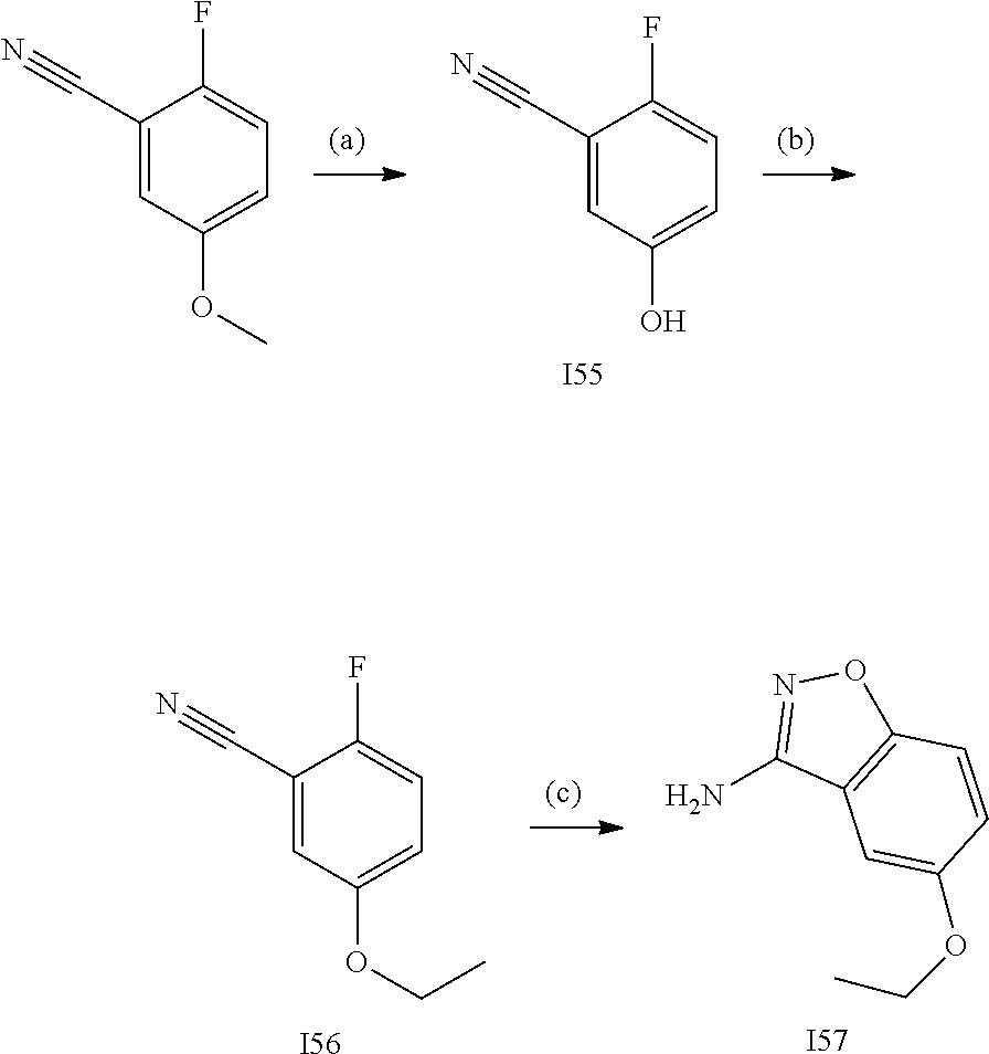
[I56].C1(C#N)=CC(OCC)=CC=C1F.[I57].C1(N)=NOC2=C1C=C(OCC)C=C2.[I55].C1(C#N)=CC(O)=CC=C1F.C1(C#N)=CC(OC)=CC=C1F
